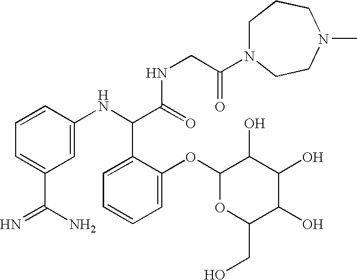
C1=CC(NC(C(=O)NCC(=O)N2CCCN(C)CC2)C2=CC=CC=C2OC2OC(CO)C(O)C(O)C2O)=CC(C(=N)N)=C1
